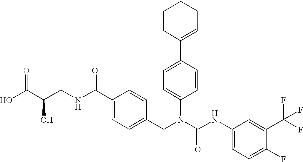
OC(C(CNC(C1=CC=C(CN(C(NC2=CC=C(F)C(C(F)(F)F)=C2)=O)C2=CC=C(C3=CCCCC3)C=C2)C=C1)=O)O)=O
